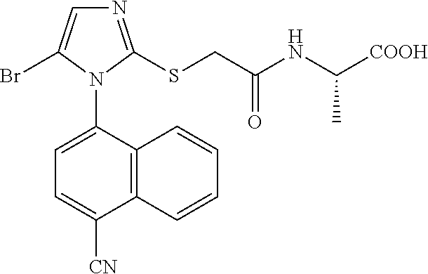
N1=C(SCC(NC(C)[COOH])=O)N(C2=CC=C([CN])C3=C2C=CC=C3)C(Br)=C1
